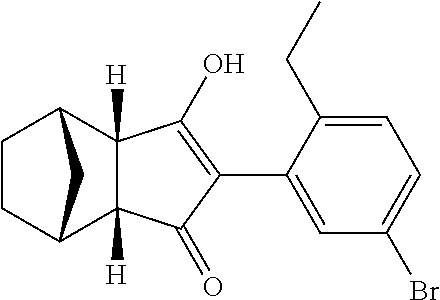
C1C2C3([H])C([H])(C(C1)C2)C(O)=C(C1=CC(Br)=CC=C1CC)C3=O
